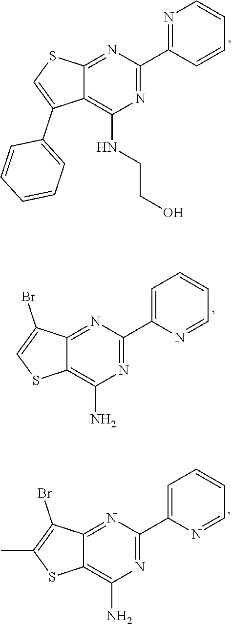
C1(C2=NC=CC=C2)=NC(NCCO)=C2C(=N1)SC=C2C1=CC=CC=C1.C1(C2=CC=CC=N2)=NC(N)=C2C(=N1)C(Br)=CS2.C1(C2=CC=CC=N2)=NC(N)=C2C(=N1)C(Br)=C(C)S2
